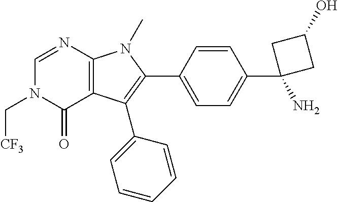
C1=NC2=C(C(=O)N1C[CF3])C(C1=CC=CC=C1)=C(C1=CC=C(C3(N)CC(O)C3)C=C1)N2C
